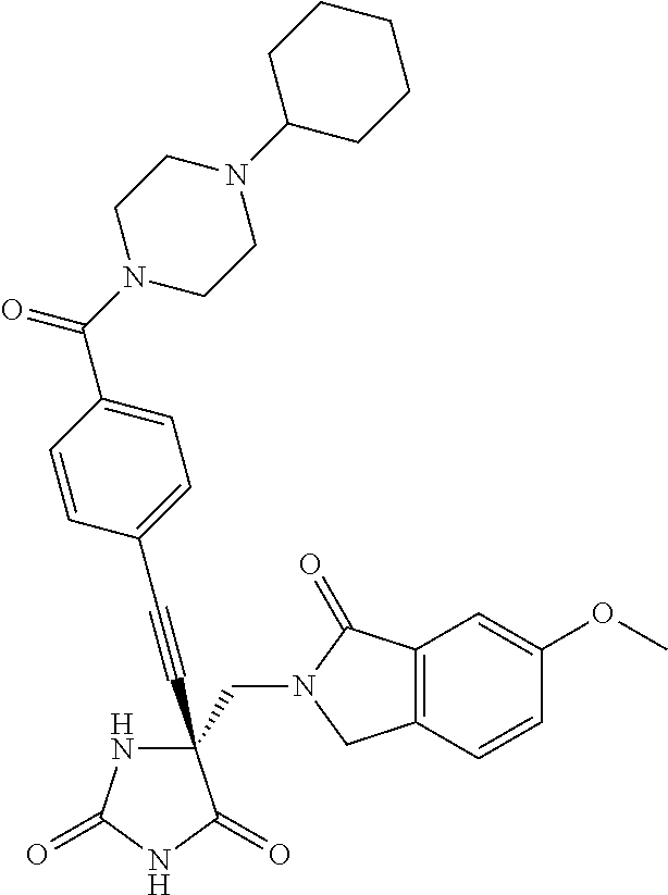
C(#CC1(CN2C(=O)C3=C(C2)C=CC(OC)=C3)NC(=O)NC1=O)C1=CC=C(C(N2CCN(C3CCCCC3)CC2)=O)C=C1
